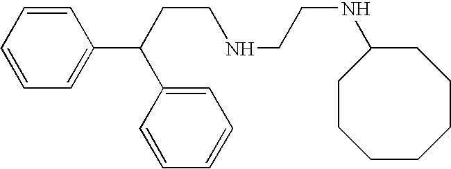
C1(C(CCNCCNC2CCCCCCC2)C2=CC=CC=C2)=CC=CC=C1
